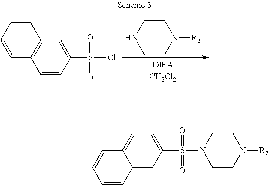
C1=CC(S(=O)(=O)Cl)=CC2=C1C=CC=C2.C1CNCCN1[R2].C12=CC(S(=O)(=O)N3CCN([R2])CC3)=CC=C1C=CC=C2
